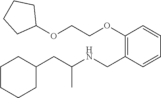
C1(CC(NCC2=C(OCCOC3CCCC3)C=CC=C2)C)CCCCC1
